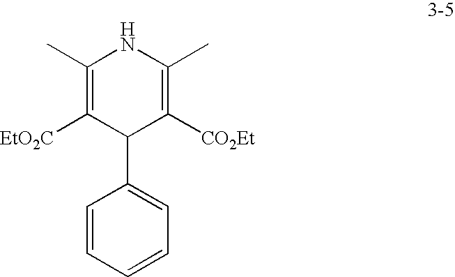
C1(C)=C([EtO2C])C(C2=CC=CC=C2)C([CO2Et])=C(C)N1
